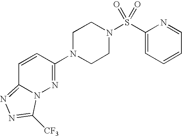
C1N(C2=NN3C(=NN=C3[CF3])C=C2)CCN(S(C2=CC=CC=N2)(=O)=O)C1
